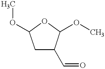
C1C(C=O)C(OC)OC1OC
